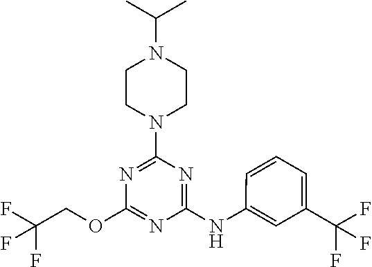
C1CN(C(C)C)CCN1C1=NC(OCC(F)(F)F)=NC(NC2=CC(C(F)(F)F)=CC=C2)=N1
